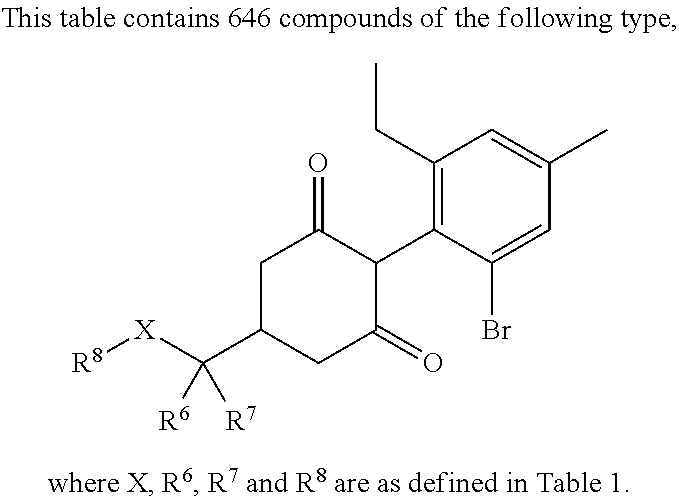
C1(CC)=C(C2C(=O)CC(C([X][R8])([R6])[R7])CC2=O)C(Br)=CC(C)=C1
